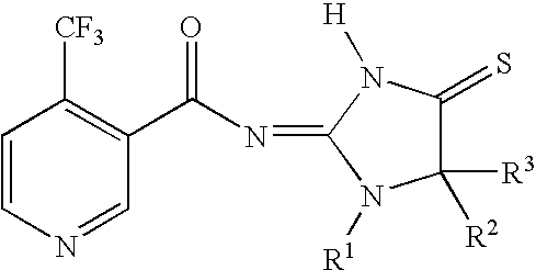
C1=CN=CC(C(N=C2N([H])C(=S)C([R2])([R3])N2[R1])=O)=C1[CF3]
